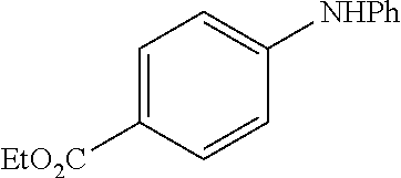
[EtO2C]C1=CC=C([NHPh])C=C1
